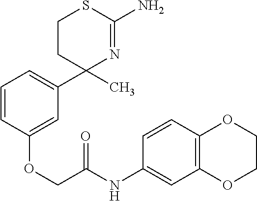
C1(C2(C)N=C(N)SCC2)=CC=CC(OCC(NC2=CC3=C(C=C2)OCCO3)=O)=C1
